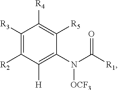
C1([H])=C(N(C([R1])=O)[OCF3])C([R5])=C([R4])C([R3])=C1[R2]
